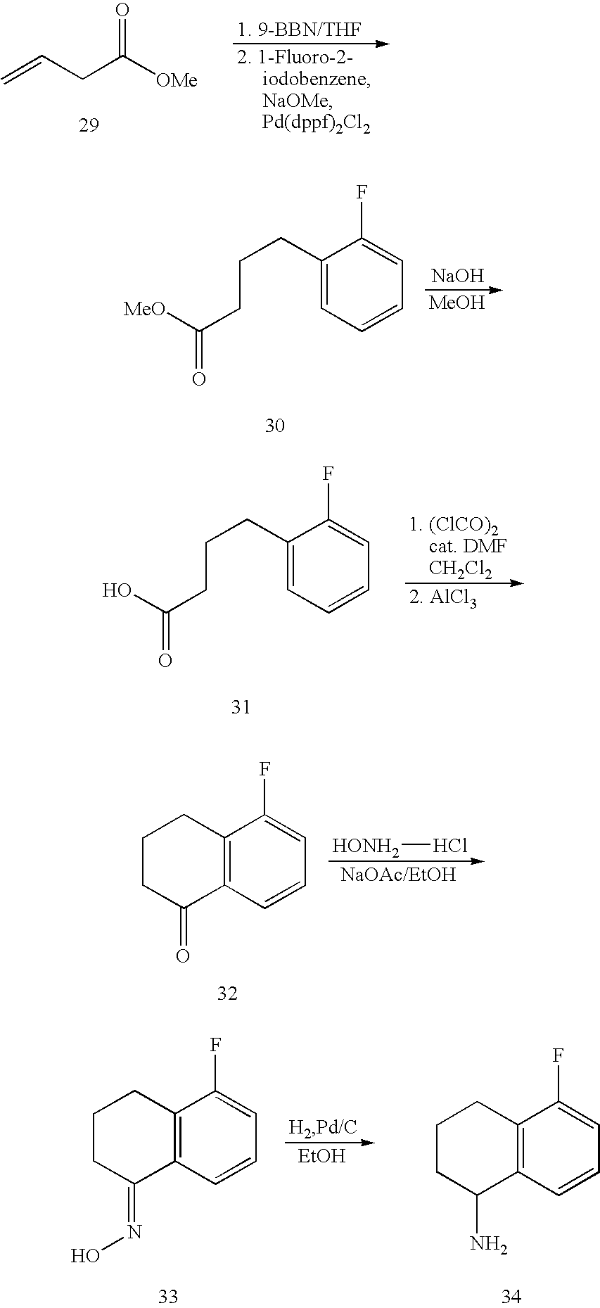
C=CCC([OMe])=O.C1(CCCC(=O)[MeO])=CC=CC=C1F.[NaOH].[MeOH].C1CC(=O)C2=C(C1)C(F)=CC=C2.[HONH2]Cl.C1CC(=NO)C2=C(C1)C(F)=CC=C2.[EtOH].C1CC(N)C2=C(C1)C(F)=CC=C2.C1(CCCC(=O)O)=CC=CC=C1F
